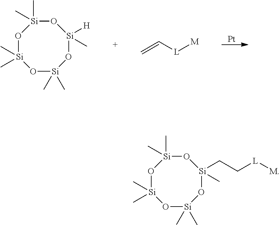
[Pt].O1[Si](C)(C)O[Si](C)(C)O[Si]([H])(C)O[Si]1(C)C.C=C[L][M].O1[Si](C)(C)O[Si](C)(C)O[Si](CC[L][M])(C)O[Si]1(C)C
